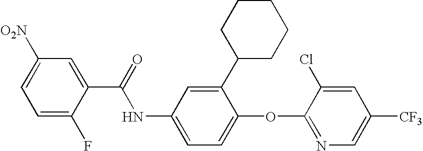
C1=C(F)C(C(=O)NC2=CC=C(OC3=NC=C([CF3])C=C3Cl)C(C3CCCCC3)=C2)=CC([O2N])=C1
